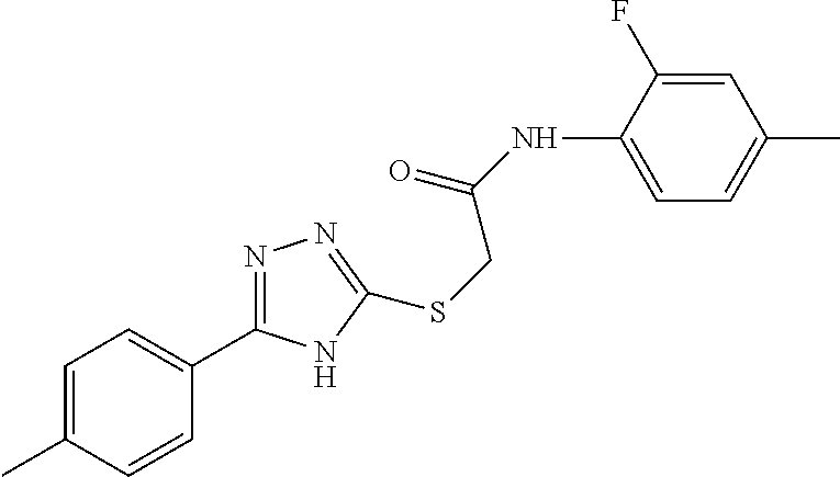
C1=C(NC(=O)CSC2=NN=C(C3=CC=C(C)C=C3)N2)C(F)=CC(C)=C1
